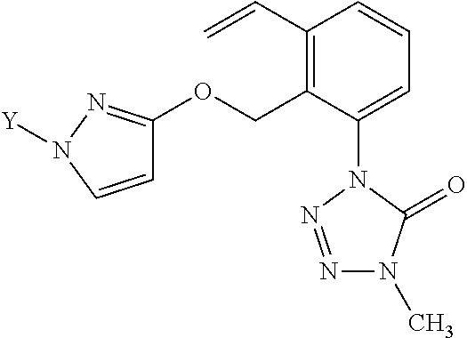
C1=C(N2N=NN(C)C2=O)C(COC2=NN([Y])C=C2)=C(C=C)C=C1
